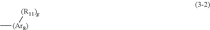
C[(Ar8)][(R11)g]
